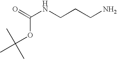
O=C(NCCCN)OC(C)(C)C
